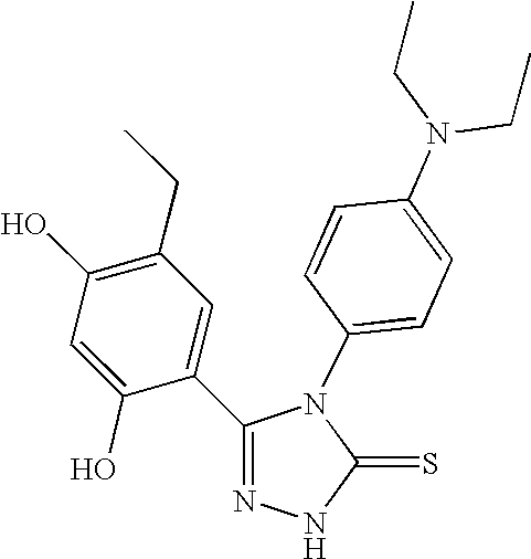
C1(O)=C(CC)C=C(C2=NNC(=S)N2C2=CC=C(N(CC)CC)C=C2)C(O)=C1
